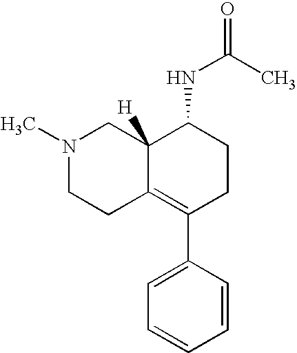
N1(C)CCC2=C(C3=CC=CC=C3)CCC(NC(C)=O)C2([H])C1
